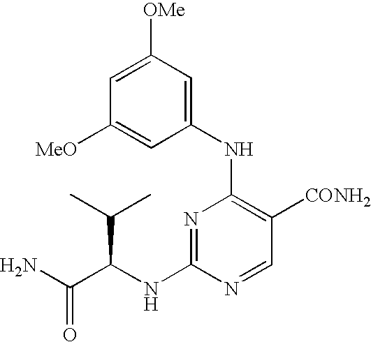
NC(C(C(C)C)NC1=NC(NC2=CC([OMe])=CC([MeO])=C2)=C([CONH2])C=N1)=O
